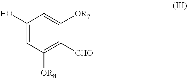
C1(O)=CC([OR8])=C([CHO])C([OR7])=C1
